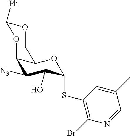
C12C([N3])C(O)C(SC3=C(Br)N=CC(C)=C3)OC1COC([Ph])O2
